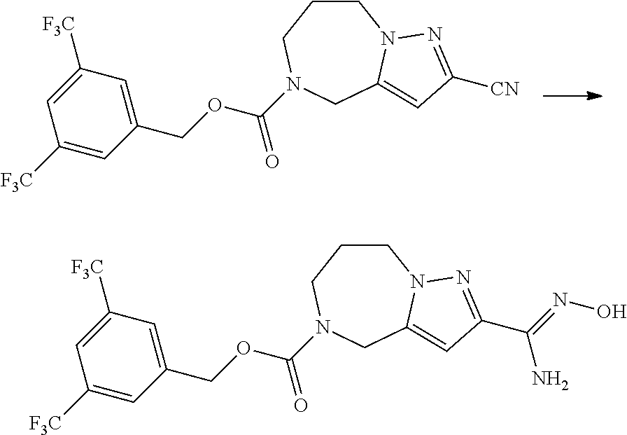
C1CCN(C(=O)OCC2=CC([F3C])=CC([F3C])=C2)CC2=CC([CN])=NN12.C1CCN(C(=O)OCC2=CC([F3C])=CC([F3C])=C2)CC2=CC(C(=NO)N)=NN12
